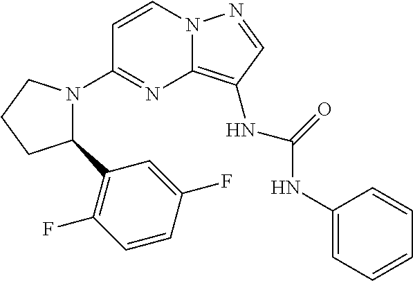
C1=CN2C(=C(NC(=O)NC3=CC=CC=C3)C=N2)N=C1N1C(C2=C(F)C=CC(F)=C2)CCC1
